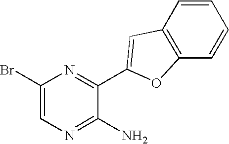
C1=CC2=C(C=C1)OC(C1=NC(Br)=CN=C1N)=C2
